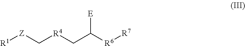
[R1][Z]C[R4]CC([R6][R7])[E]
